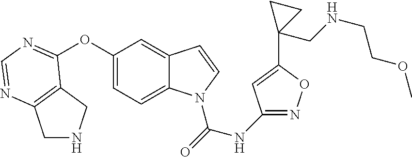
C1(NC(=O)N2C3=CC=C(OC4=NC=NC5=C4CNC5)C=C3C=C2)=NOC(C2(CNCCOC)CC2)=C1
